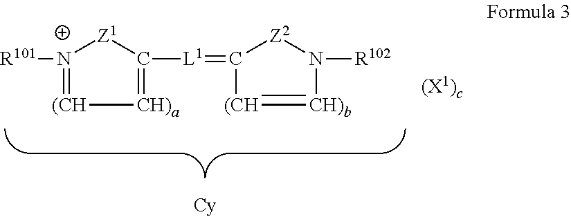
[(CH]1=[N+]([R101])[Z1]C([L1]=C2[(CH]=[CH)b]N([R102])[Z2]2)=[CH)a]1
